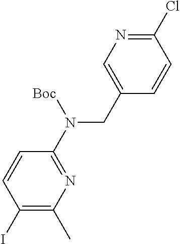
C1(N(CC2=CN=C(Cl)C=C2)[Boc])=NC(C)=C(I)C=C1
